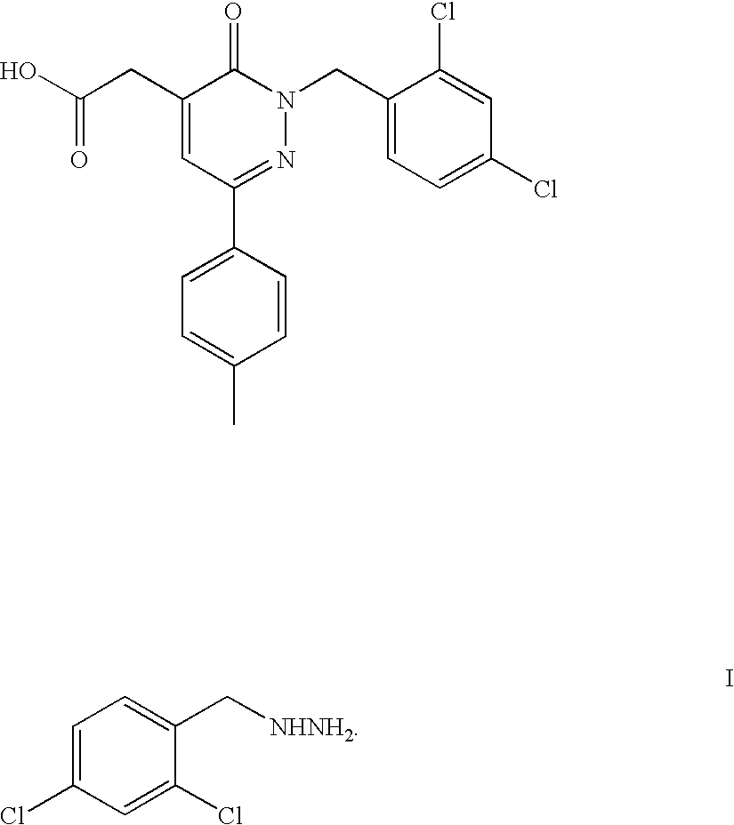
C1(CC(O)=O)=CC(C2=CC=C(C)C=C2)=NN(CC2=CC=C(Cl)C=C2Cl)C1=O.C1=C(Cl)C=C(Cl)C(C[NHNH2])=C1
